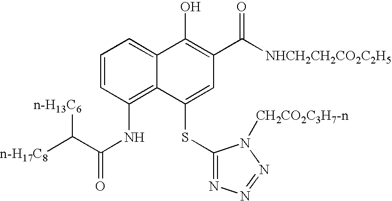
C1=CC(NC(=O)C([n-H17C8])[n-H13C6])=C2C(=C1)C(O)=C(C([NHCH2CH2CO2C2H5])=O)C=C2SC1=NN=NN1[CH2CO2C3H7-n]
